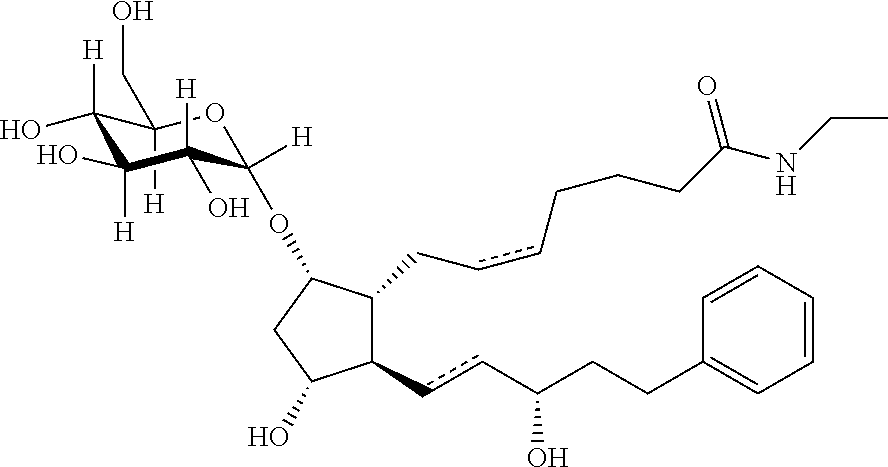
C1([H])(CO)C([H])(O)C(O)([H])C([H])(O)C([H])(OC2C(CccCCCC(=O)NCC)C(ccC(CCC3=CC=CC=C3)O)C(O)C2)O1
